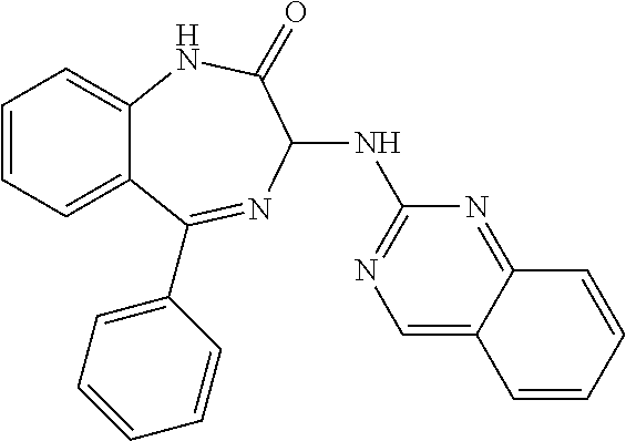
C1=CC=C2C(=C1)NC(=O)C(NC1=NC=C3C(=N1)C=CC=C3)N=C2C1=CC=CC=C1
